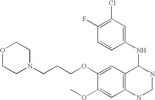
O1CCN(CCCOC2=CC3=C(C=C2OC)NCNC3NC2=CC(Cl)=C(F)C=C2)CC1
